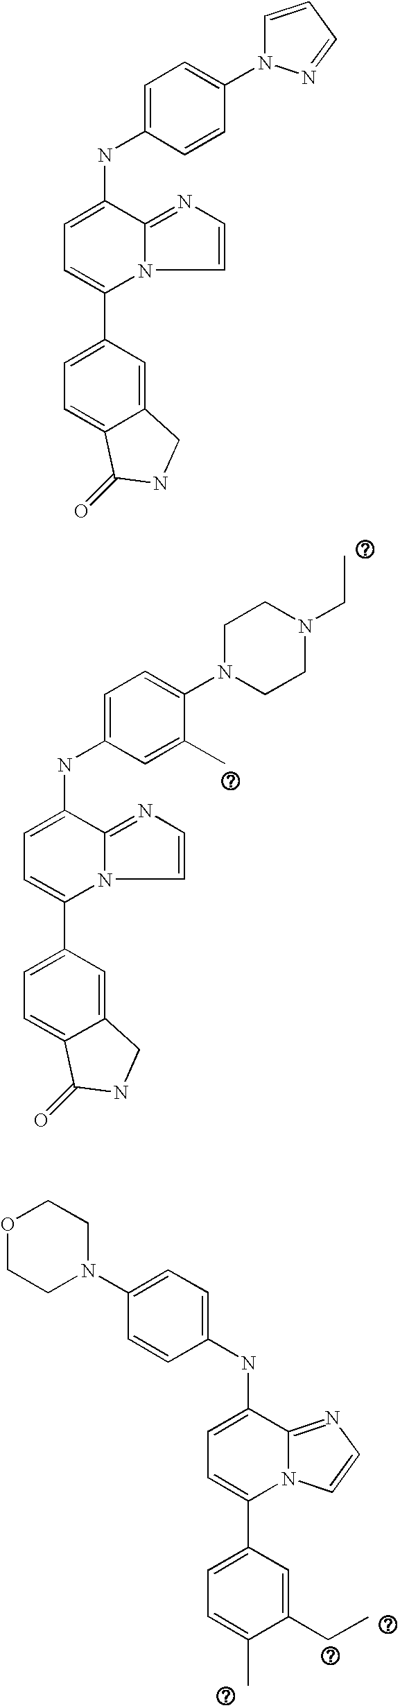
C1=C(NC2=CC=C(N3CCN(CC)CC3)C(C)=C2)C2=NC=CN2C(C2=CC=C3C(=C2)CNC3=O)=C1.C1=C(NC2=CC=C(N3CCOCC3)C=C2)C2=NC=CN2C(C2=CC=C(C)C(CC)=C2)=C1.C1=C(NC2=CC=C(N3C=CC=N3)C=C2)C2=NC=CN2C(C2=CC=C3C(=C2)CNC3=O)=C1
